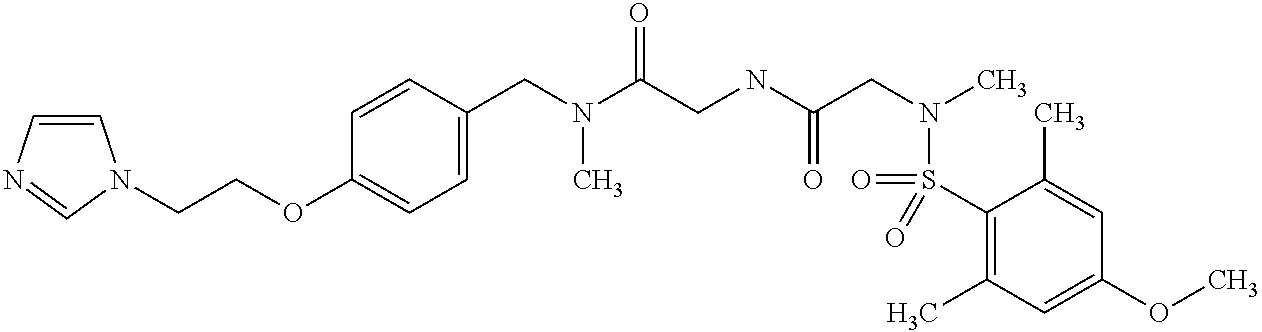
C1(CN(C(CNC(CN(C)S(C2=C(C)C=C(OC)C=C2C)(=O)=O)=O)=O)C)=CC=C(OCCN2C=CN=C2)C=C1
